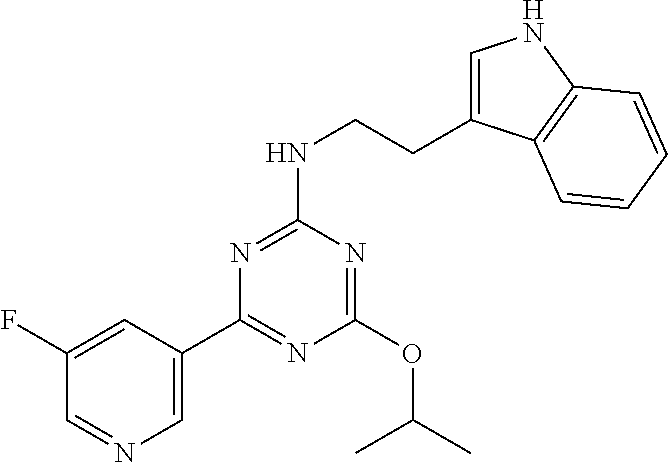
C1(OC(C)C)=NC(NCCC2=CNC3=C2C=CC=C3)=NC(C2=CN=CC(F)=C2)=N1
